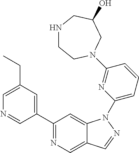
C1(C2=CC(CC)=CN=C2)=NC=C2C(=C1)N(C1=CC=CC(N3CCNCC(O)C3)=N1)N=C2
